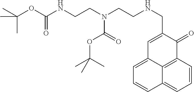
C1=CC2=C3C(=C1)C=CC=C3C=C(CNCCN(CCNC(=O)OC(C)(C)C)C(=O)OC(C)(C)C)C2=O
